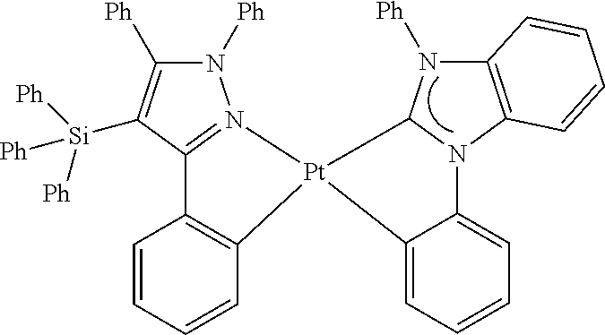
C1=CC=CC2=C1C1=N(N([Ph])C([Ph])=C1[Si]([Ph])([Ph])[Ph])[Pt]21C2=CC=CC=C2N2C3=C(N([Ph])C12)C=CC=C3
